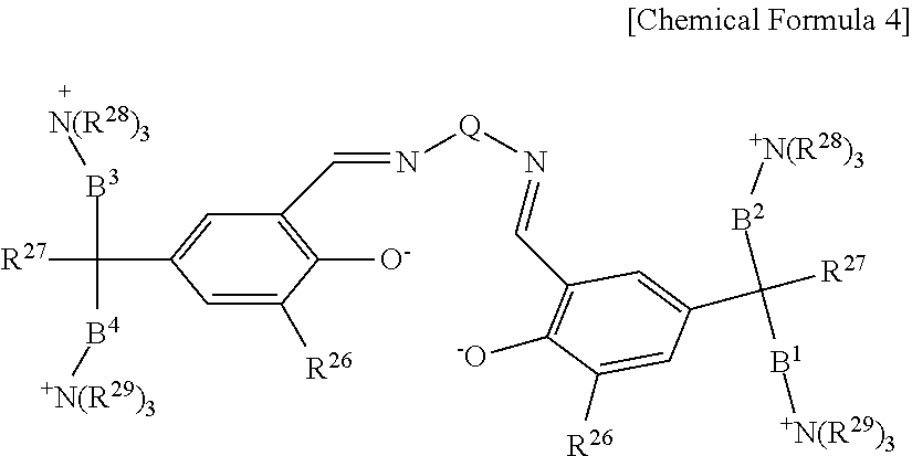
[B3](C([B4][+N(R29)3])([R27])C1=CC(C=N[Q]N=CC2=C([-O])C([R26])=CC(C([R27])([B2][+N(R28)3])[B1][+N(R29)3])=C2)=C([O-])C([R26])=C1)[N(R28)3]
